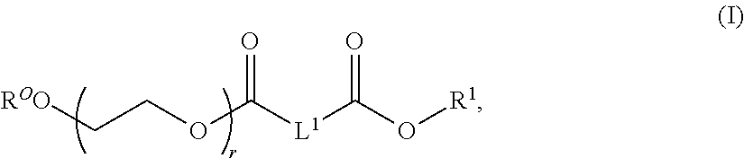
C(=O)(OCC[ROO])[L1]C(O[R1])=O
